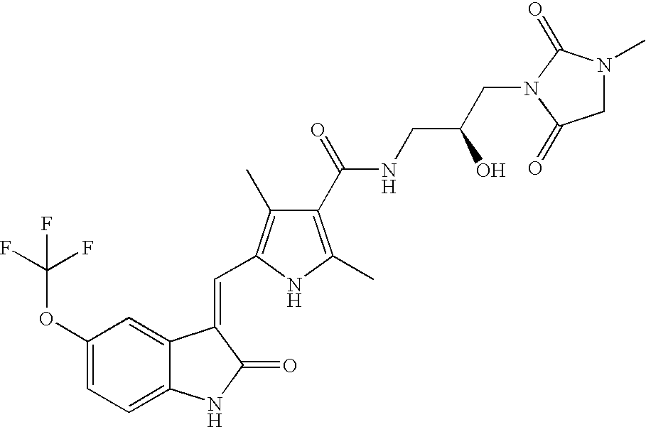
C1(OC(F)(F)F)=CC=C2C(=C1)C(=CC1=C(C)C(C(=O)NCC(O)CN3C(=O)N(C)CC3=O)=C(C)N1)C(=O)N2
